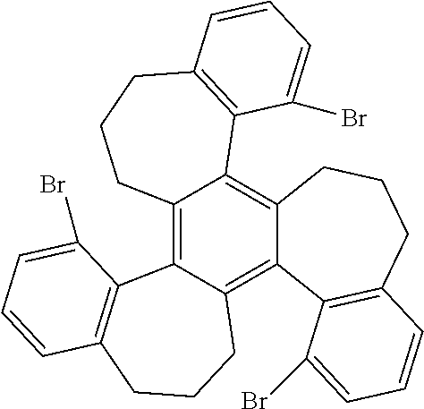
C12=C3C(=C4C(=C1C1=C(CCC2)C=CC=C1Br)CCCC1=C4C(Br)=CC=C1)CCCC1=C3C(Br)=CC=C1
